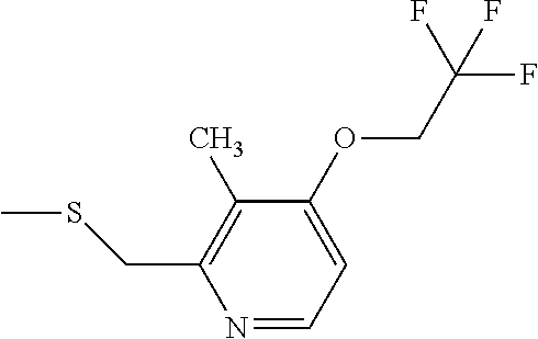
N1=CC=C(OCC(F)(F)F)C(C)=C1CSC
